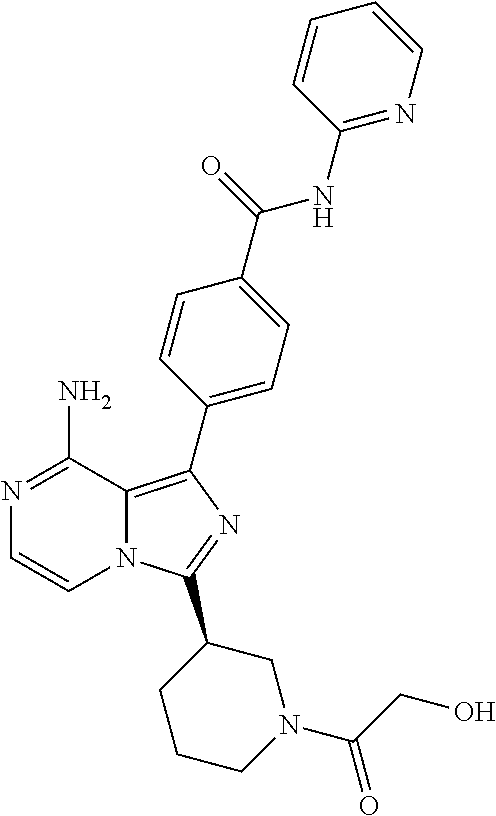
N1=C(N)C2=C(C3=CC=C(C(=O)NC4=NC=CC=C4)C=C3)N=C(C3CCCN(C(CO)=O)C3)N2C=C1
